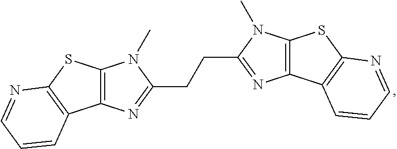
C12=C(N(C)C(CCC3=NC4=C(N3C)SC3=C4C=CC=N3)=N1)SC1=C2C=CC=N1
